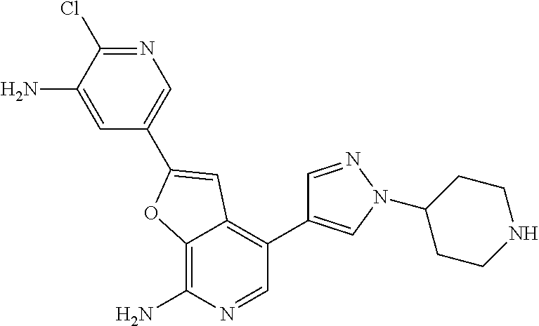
C1=C(N)C(Cl)=NC=C1C1=CC2=C(C3=CN(C4CCNCC4)N=C3)C=NC(N)=C2O1
